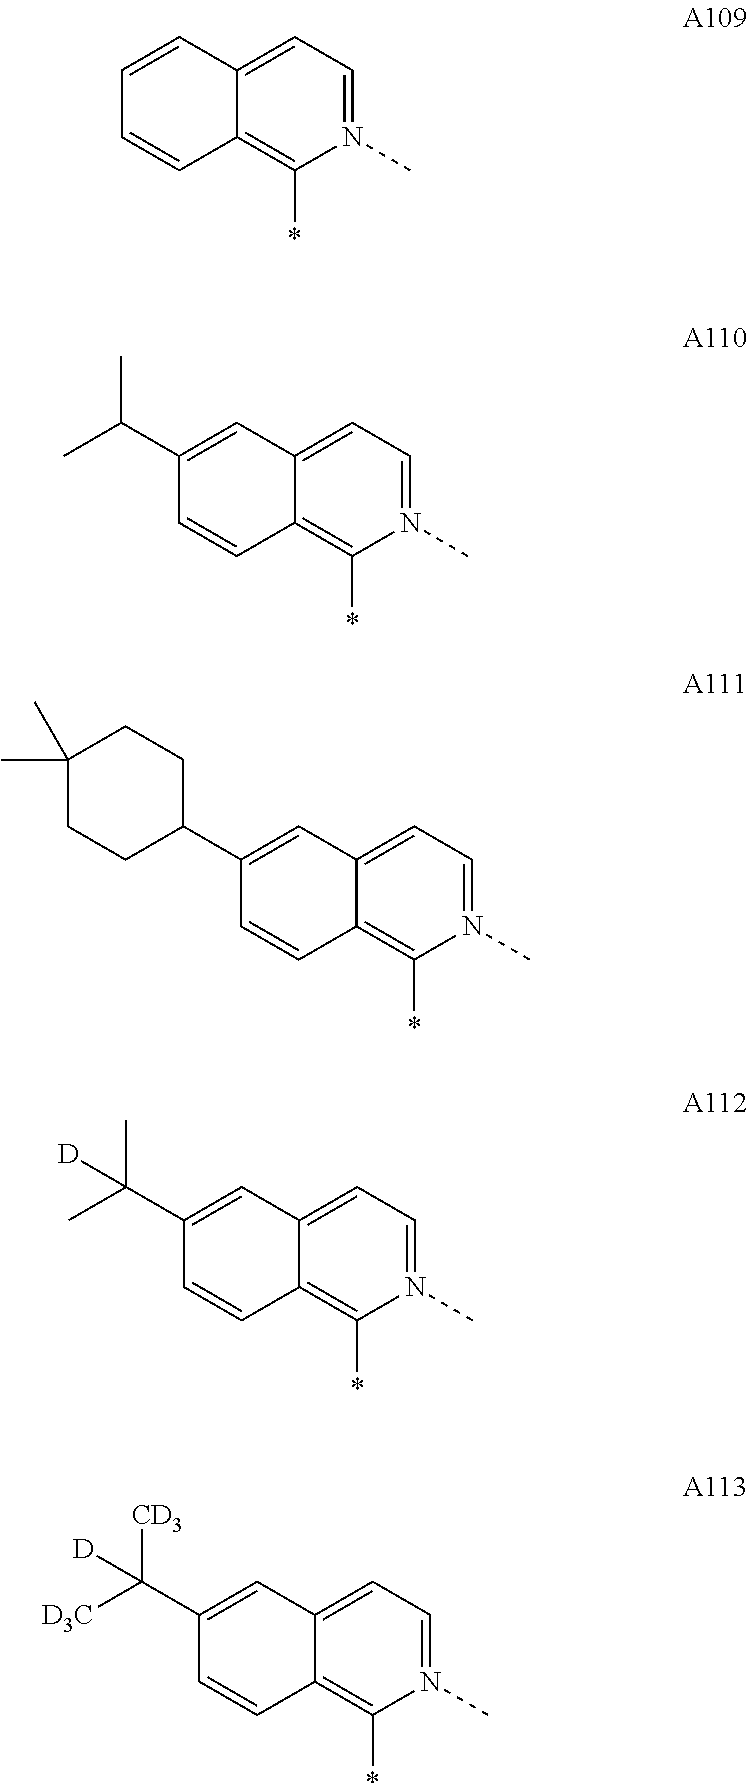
C12=CC=N(C)C(*)=C1C=CC=C2.C12=CC=N(C)C(*)=C1C=CC(C(C)C)=C2.C12=CC=N(C)C(*)=C1C=CC(C1CCC(C)(C)CC1)=C2.C12=CC=N(C)C(*)=C1C=CC(C(C)(C)[D])=C2.C12=CC=N(C)C(*)=C1C=CC(C([CD3])([D3C])[D])=C2
